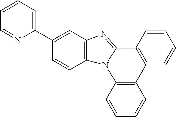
C1=CC2=C(C=C1)N1C(=NC3=C1C=CC(C1=CC=CC=N1)=C3)C1=C2C=CC=C1
